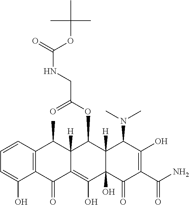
C1=CC2=C(C(O)=C1)C(=O)C1=C(O)C3(O)C([H])(C(OC(CNC(OC(C)(C)C)=O)=O)C1([H])C2C)C(N(C)C)C(O)=C(C(N)=O)C3=O
